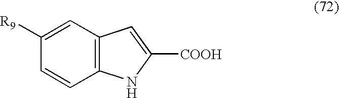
C1=CC2=C(C=C1[R9])C=C([COOH])N2
